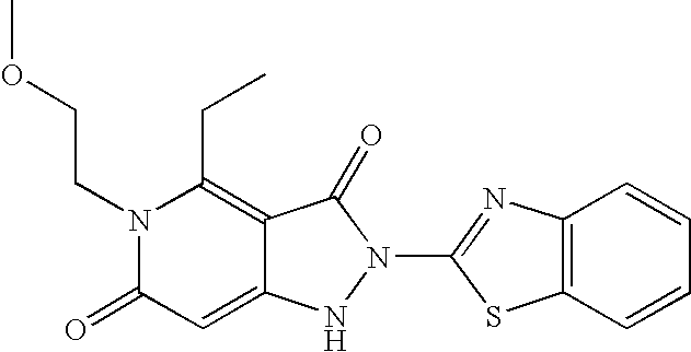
C12=C(C=CC=C1)SC(N1C(=O)C3=C(CC)N(CCOC)C(=O)C=C3N1)=N2
